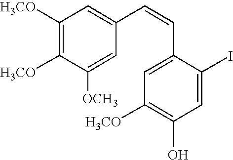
C1([H3CO])=C([H3CO])C([OCH3])=CC(C=CC2=CC([H3CO])=C(O)C=C2I)=C1
